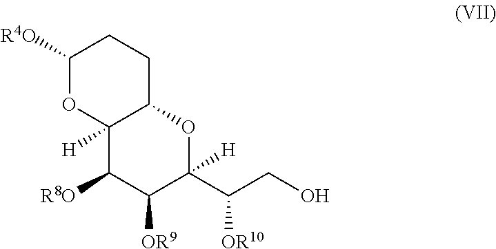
C1([R4O])OC2([H])C(CC1)OC(C(CO)[OR10])([H])C([OR9])C2[R8O]
